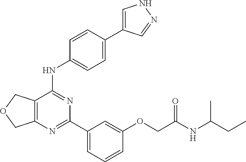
C12=C(C(NC3=CC=C(C4=CNN=C4)C=C3)=NC(C3=CC=CC(OCC(NC(C)CC)=O)=C3)=N1)COC2
